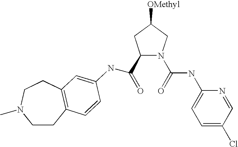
C1(C(=O)NC2=CC3=C(CCN(C)CC3)C=C2)N(C(=O)NC2=CC=C(Cl)C=N2)CC([OMethyl])C1
